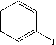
C1=CC=C([f])C=C1
